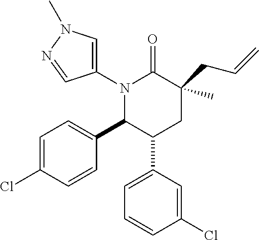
N1(C2=CN(C)N=C2)C(C2=CC=C(Cl)C=C2)C(C2=CC=CC(Cl)=C2)CC(CC=C)(C)C1=O
